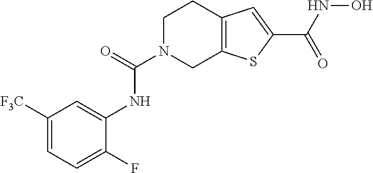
C(N1CC2=C(CC1)C=C(C(NO)=O)S2)(=O)NC1=CC([F3C])=CC=C1F
